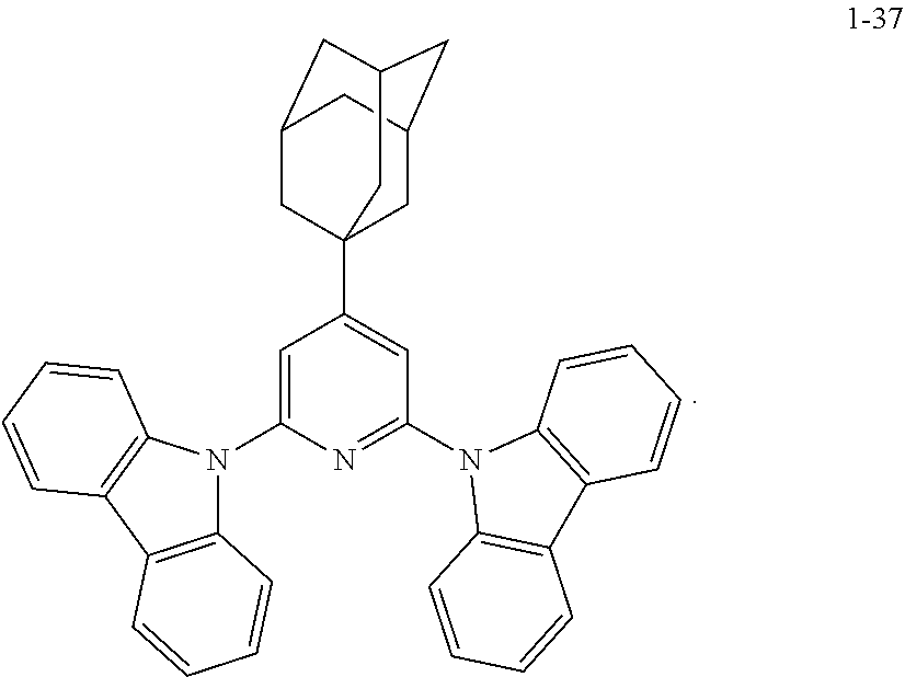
C1=C(N2C3=C(C4=C2C=CC=C4)C=CC=C3)N=C(N2C3=C(C4=C2C=CC=C4)C=CC=C3)C=C1C12CC3CC(CC(C1)C3)C2
